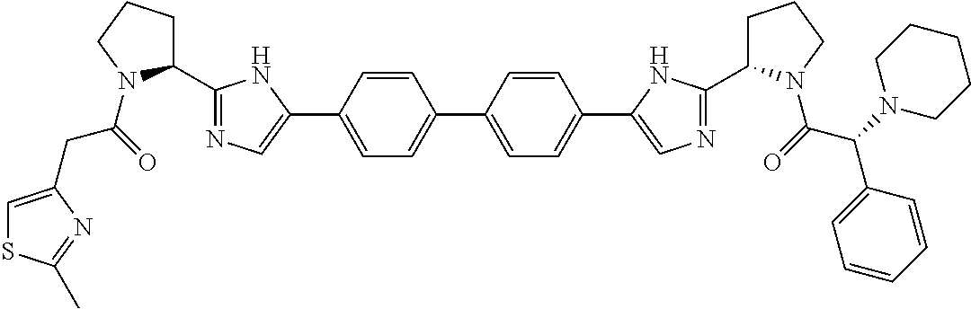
O=C(N1C(C2=NC=C(C3=CC=C(C4=CC=C(C5=CN=C(C6CCCN6C(C(C6=CC=CC=C6)N6CCCCC6)=O)N5)C=C4)C=C3)N2)CCC1)CC1=CSC(C)=N1
